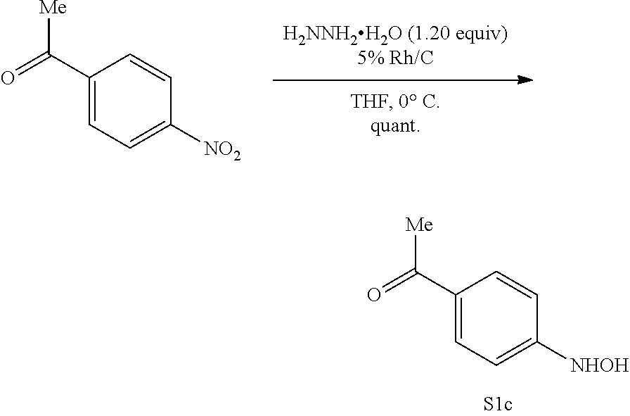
C1(C(=O)[Me])=CC=C([NHOH])C=C1.C1(C(=O)[Me])=CC=C([NO2])C=C1
